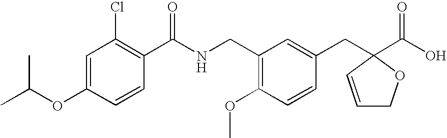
C1=C(OC(C)C)C=CC(C(NCC2=C(OC)C=CC(CC3(C(=O)O)OCC=C3)=C2)=O)=C1Cl
